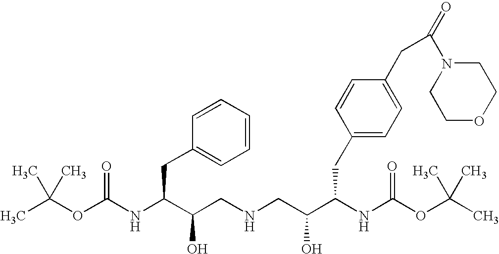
O=C(OC(C)(C)C)NC(C(CNCC(C(NC(OC(C)(C)C)=O)CC1=CC=C(CC(N2CCOCC2)=O)C=C1)O)O)CC1=CC=CC=C1
